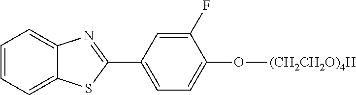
C1=CC=C2C(=C1)N=C(C1=CC=C(O[(CH2CH2O)4H])C(F)=C1)S2
